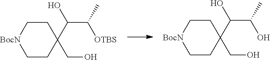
C1C[BocN]CCC1(C(O)C(C)O)CO.C1C[BocN]CCC1(C(O)C(C)[OTBS])CO
